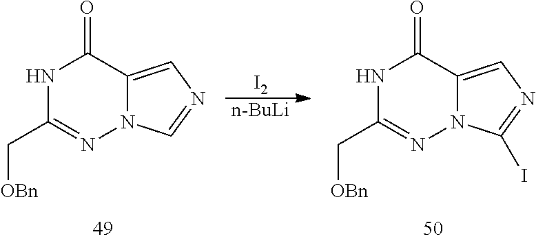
N1C(C[OBn])=NN2C(=CN=C2)C1=O.[I2].[n-BuLi].N1C(C[OBn])=NN2C(=CN=C2I)C1=O
